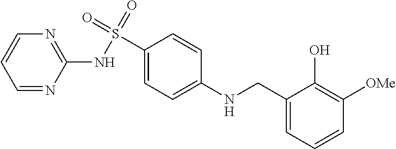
C1=NC(NS(=O)(=O)C2=CC=C(NCC3=CC=CC([OMe])=C3O)C=C2)=NC=C1
